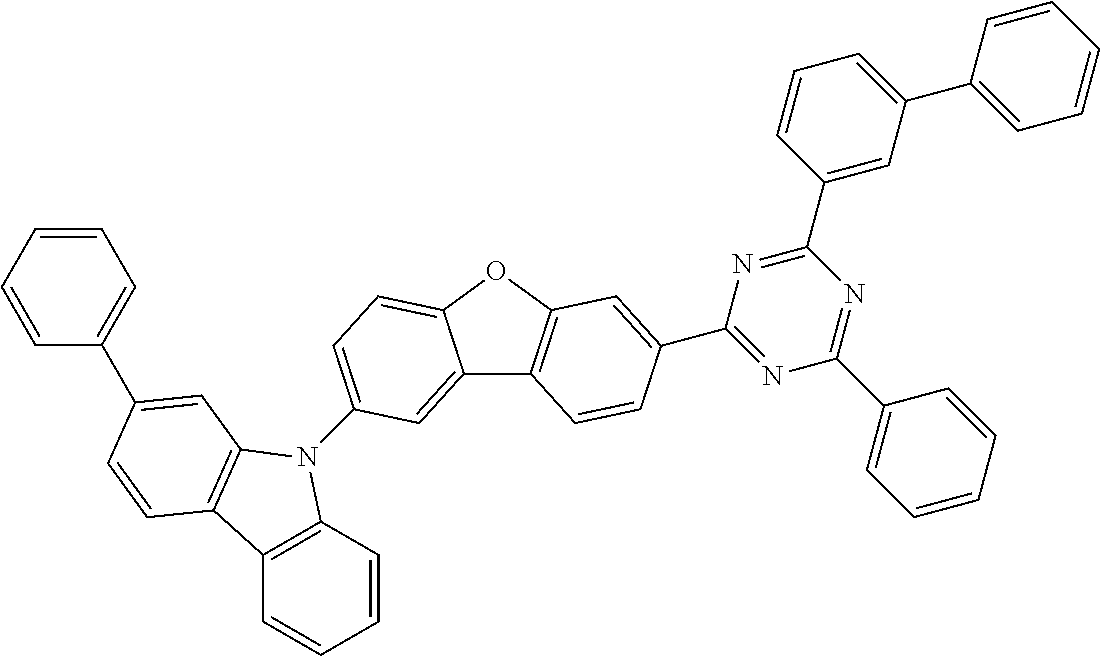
C12=CC(N3C4=C(C=CC=C4)C4=C3C=C(C3=CC=CC=C3)C=C4)=CC=C1OC1=C2C=CC(C2=NC(C3=CC=CC=C3)=NC(C3=CC(C4=CC=CC=C4)=CC=C3)=N2)=C1
